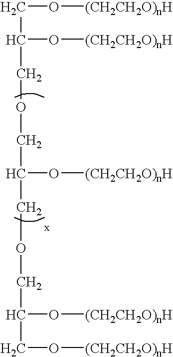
C(C(COCC(COCC(CO[(CH2CH2O)nH])O[(CH2CH2O)nH])O[(CH2CH2O)nH])O[(CH2CH2O)nH])O[(CH2CH2O)nH]
